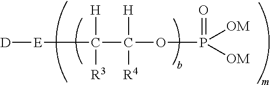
[D][E]C(C(OP(=O)([OM])[OM])([H])[R4])([H])[R3]
